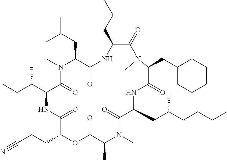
C1(CC(C)C)C(=O)N(C)C(CC2CCCCC2)C(=O)NC(CC(CCCC)C)C(=O)N(C)C(C)C(=O)OC(CCC#N)C(=O)NC(C(CC)C)C(=O)N(C)C(CC(C)C)C(=O)N1
